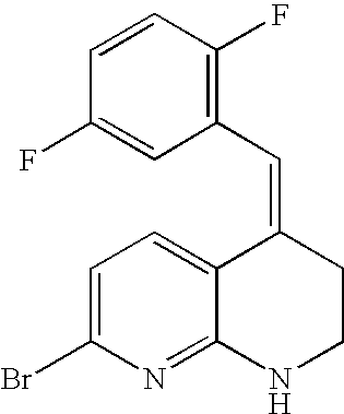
C1(F)=C(C=C2C3=CC=C(Br)N=C3NCC2)C=C(F)C=C1
